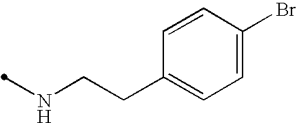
N(CCC1=CC=C(Br)C=C1)C
